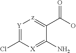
[Y]1=C(Cl)[X]=C(N)C(C(=O)O)=[z]1
